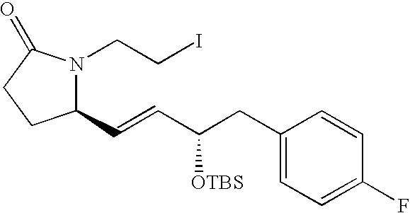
C1(C=CC([OTBS])CC2=CC=C(F)C=C2)N(CCI)C(=O)CC1
